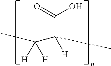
C(C([H])(C)C(C)([H])[H])(=O)O
